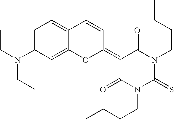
C1=C(N(CC)CC)C=C2C(=C1)C(C)=CC(=C1C(=O)N(CCCC)C(=S)N(CCCC)C1=O)O2
